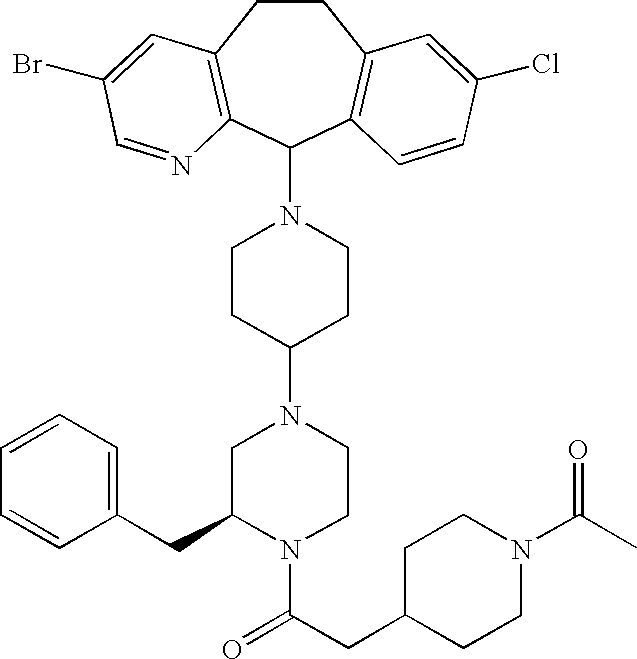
C1CC(N2CC(CC3=CC=CC=C3)N(C(CC3CCN(C(C)=O)CC3)=O)CC2)CCN1C1C2=C(CCC3=C1C=CC(Cl)=C3)C=C(Br)C=N2
